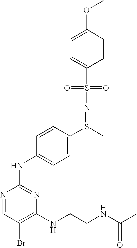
C1=C(OC)C=CC(S(N=S(C2=CC=C(NC3=NC(NCCNC(C)=O)=C(Br)C=N3)C=C2)C)(=O)=O)=C1
